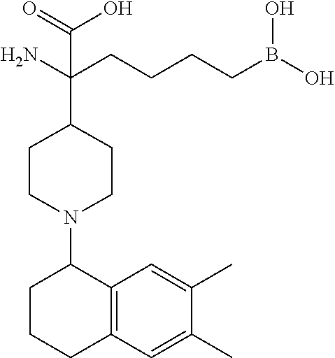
C1(N2CCC(C(CCCCB(O)O)(N)C(=O)O)CC2)CCCC2=C1C=C(C)C(C)=C2
